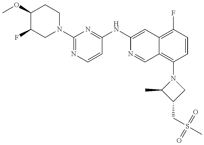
COC1C(F)CN(C2=NC=CC(NC3=CC4=C(F)C=CC(N5C(C)C(CS(C)(=O)=O)C5)=C4C=N3)=N2)CC1
